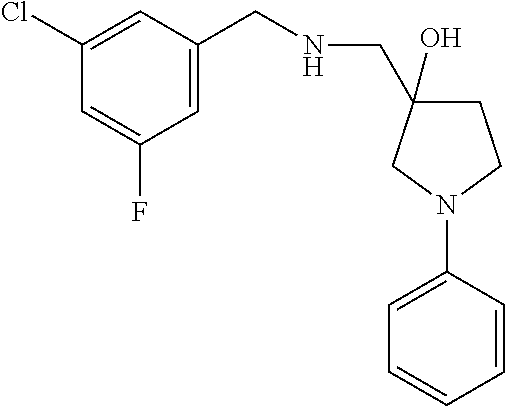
N1(C2=CC=CC=C2)CCC(O)(CNCC2=CC(F)=CC(Cl)=C2)C1
